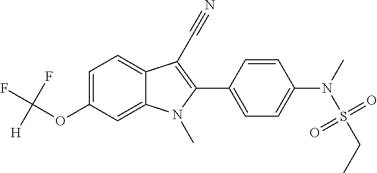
C1=C(OC(F)([H])F)C=C2C(=C1)C(C#N)=C(C1=CC=C(N(S(CC)(=O)=O)C)C=C1)N2C
